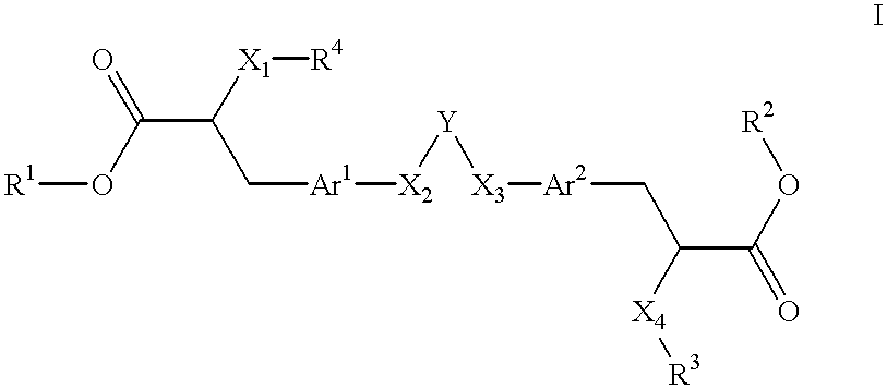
[R1]OC(C(C[Ar1][X2][Y][X3][Ar2]CC(C(=O)O[R2])[X4][R3])[X1][R4])=O
